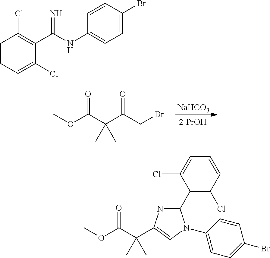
C1=CC(Cl)=C(C(NC2=CC=C(Br)C=C2)=N)C(Cl)=C1.O(C(C(C(CBr)=O)(C)C)=O)C.[NaHCO3].C1(C2=C(Cl)C=CC=C2Cl)=NC(C(C(OC)=O)(C)C)=CN1C1=CC=C(Br)C=C1
